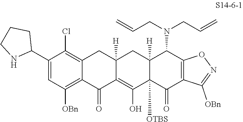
C1(C2CCCN2)=CC([OBn])=C2C(=C1Cl)CC1([H])C(=C(O)C3([OTBS])C([H])(C1)C(N(CC=C)CC=C)C1=C(C3=O)C([OBn])=NO1)C2=O
